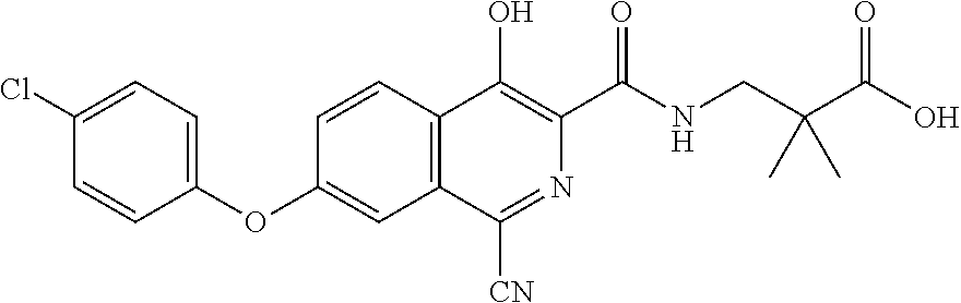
C1(Cl)=CC=C(OC2=CC3=C(C=C2)C(O)=C(C(NCC(C(O)=O)(C)C)=O)N=C3[CN])C=C1
